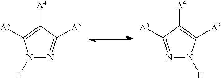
[A4]C1=C([A5])N([H])N=C1[A3].[A4]C1=C([A3])N([H])N=C1[A5]
